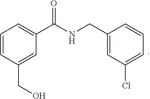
C(C1=CC(Cl)=CC=C1)NC(C1=CC=CC(CO)=C1)=O
